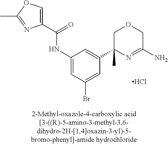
C1=C(C(=O)NC2=CC(Br)=CC(C3(C)N=C(N)COC3)=C2)N=C(C)O1.Cl
